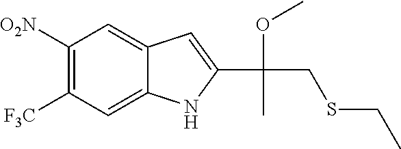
C1([O2N])=C([F3C])C=C2C(=C1)C=C(C(CSCC)(OC)C)N2
